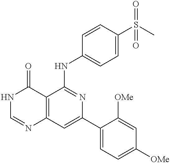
C12=C(C=C(C3=CC=C([OMe])C=C3[OMe])N=C1NC1=CC=C(S(C)(=O)=O)C=C1)N=CNC2=O
